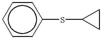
c1cc(SC2CC2)ccc1
